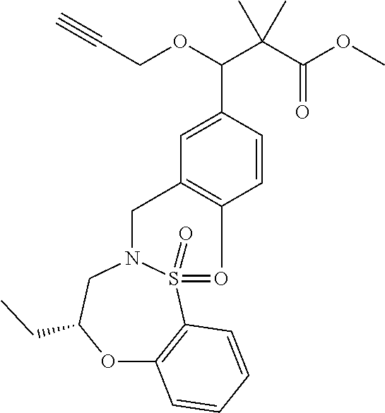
C1=C(C(OCC#C)C(C(=O)OC)(C)C)C=CC2=C1CN1S(=O)(=O2)C2=C(OC(CC)C1)C=CC=C2
